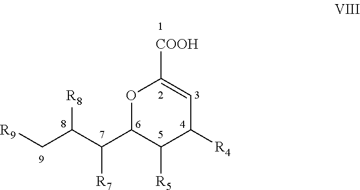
O1C(C(C(C[R9])[R8])[R7])C([R5])C([R4])C=C1[COOH]
